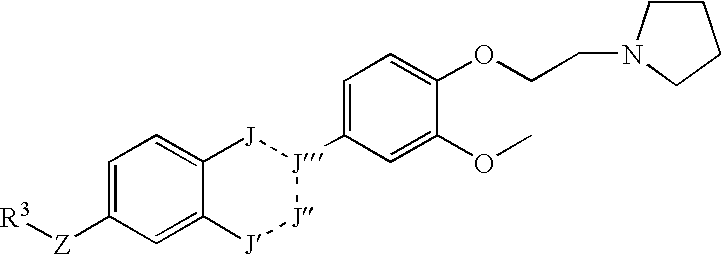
C1=C([Z][R3])C=C2C(=C1)[J][J](C1=CC=C(OCCN3CCCC3)C(OC)=C1)[J][J]2
